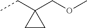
CCC1(COC)CC1
